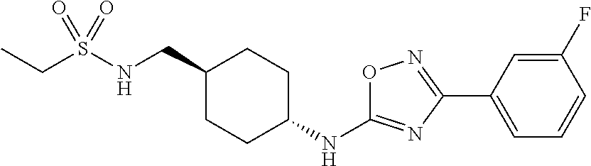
C1(CNS(CC)(=O)=O)CCC(NC2=NC(C3=CC=CC(F)=C3)=NO2)CC1
